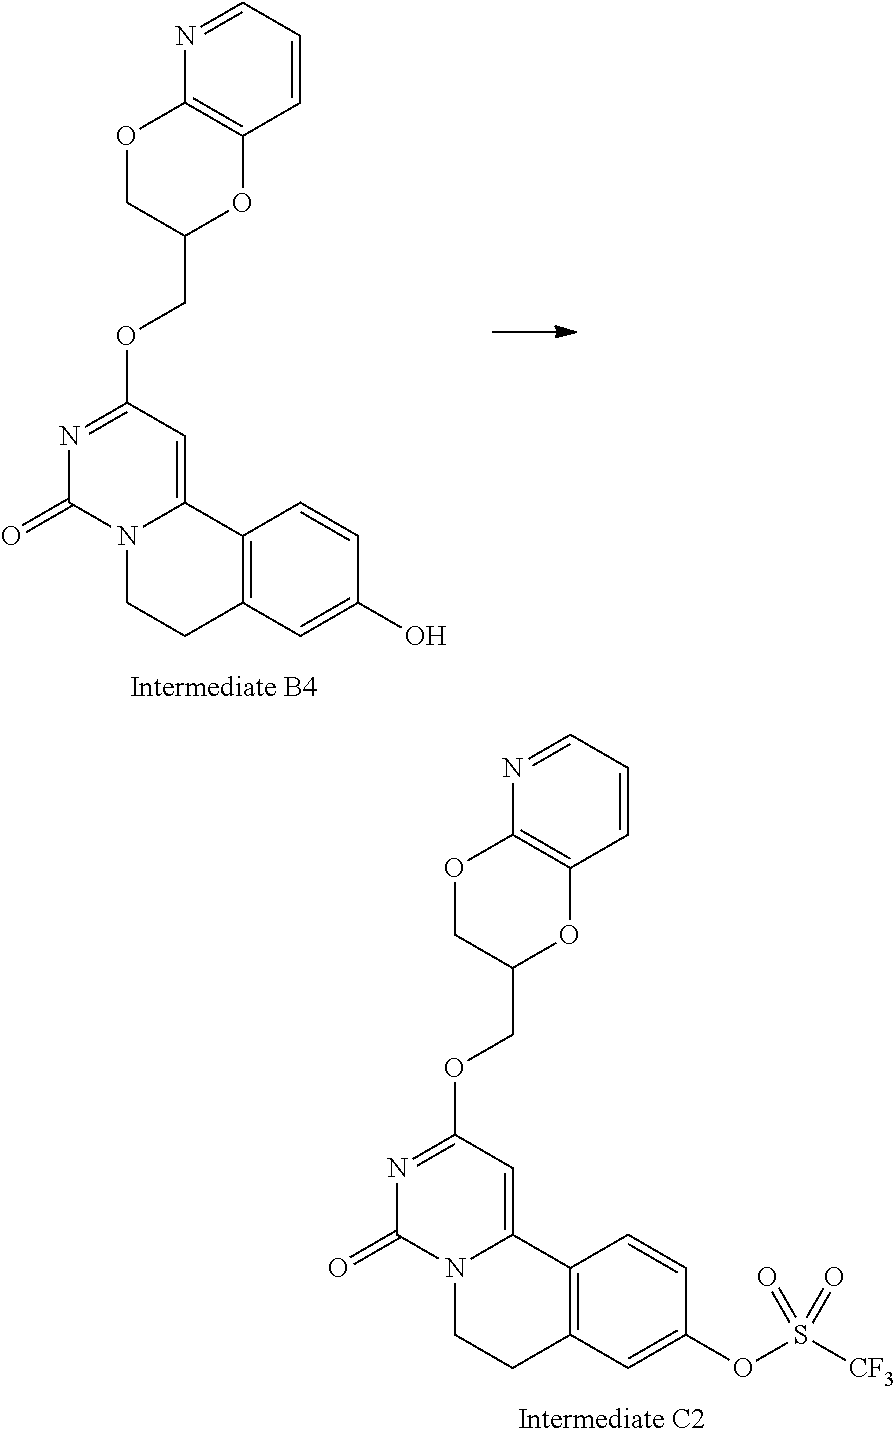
N1=C(OCC2OC3=C(OC2)N=CC=C3)C=C2N(C1=O)CCC1=C2C=CC(OS([CF3])(=O)=O)=C1.N1=C(OCC2OC3=C(OC2)N=CC=C3)C=C2N(C1=O)CCC1=C2C=CC(O)=C1
